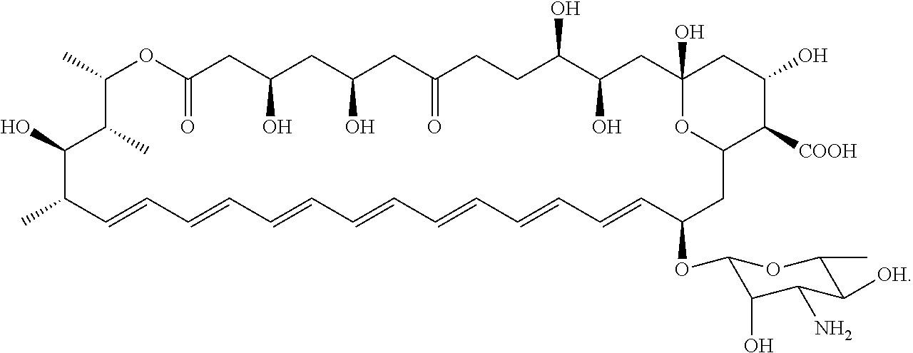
CC1OC(=O)CC(O)CC(O)CC(=O)CCC(O)C(O)CC2(O)CC(O)C([COOH])C(CC(OC3C(O)C(N)C([OH])C(C)O3)C=CC=CC=CC=CC=CC=CC=CC(C)C(O)C1C)O2
